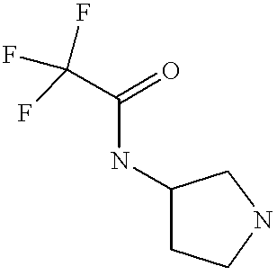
C1(NC(C(F)(F)F)=O)CCNC1
